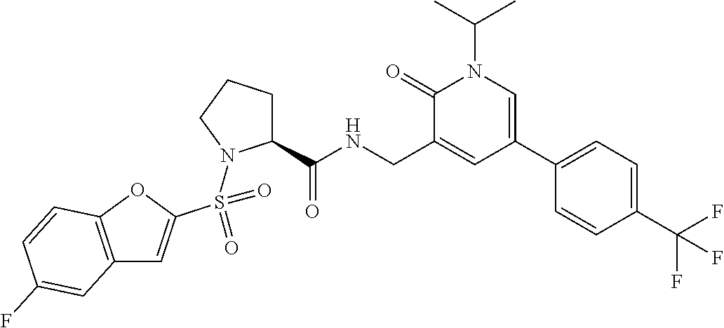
C12=C(OC(S(=O)(=O)N3C(C(NCC4=CC(C5=CC=C(C(F)(F)F)C=C5)=CN(C(C)C)C4=O)=O)CCC3)=C1)C=CC(F)=C2
